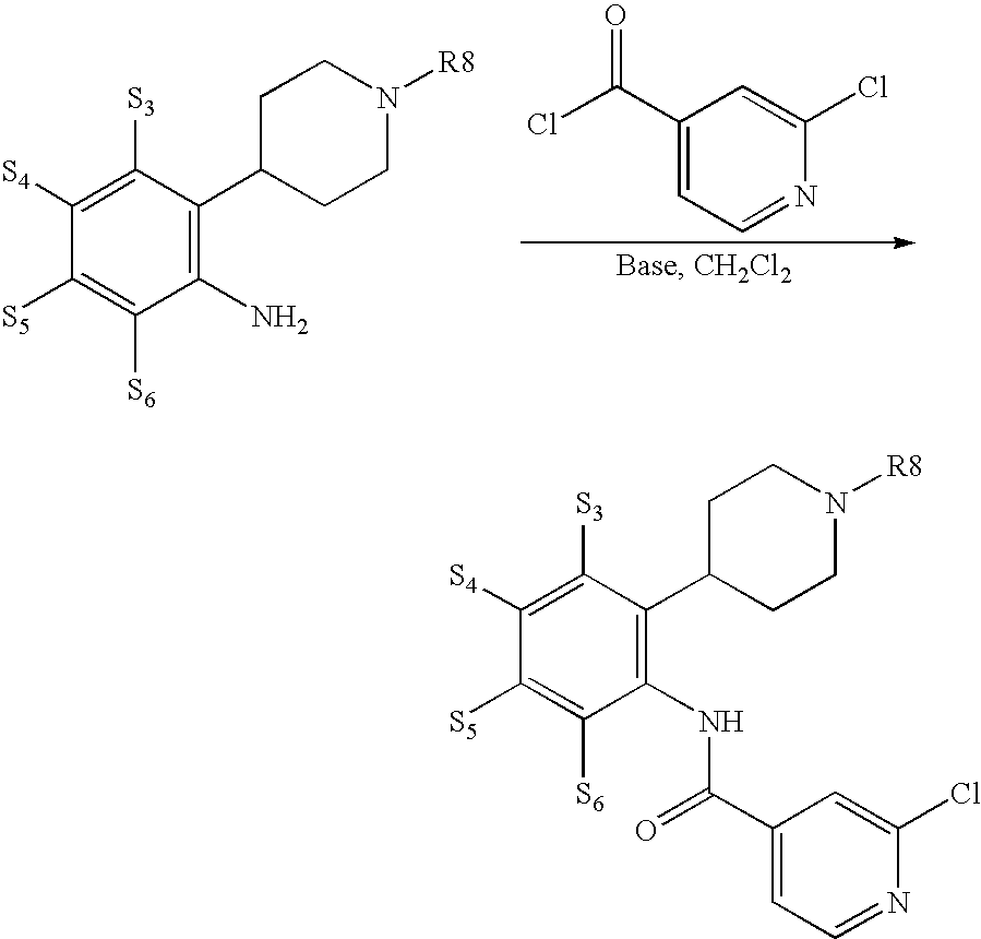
C1([S4])=C([S3])C(C2CCN([R8])CC2)=C(N)C([S6])=C1[S5].C1([S4])=C([S3])C(C2CCN([R8])CC2)=C(NC(C2=CC=NC(Cl)=C2)=O)C([S6])=C1[S5].C1(C(Cl)=O)=CC=NC(Cl)=C1
